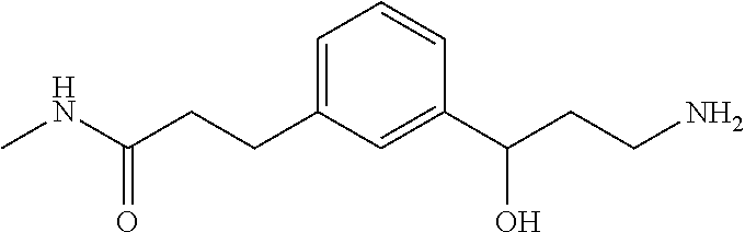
CNC(CCC1=CC=CC(C(CCN)O)=C1)=O
